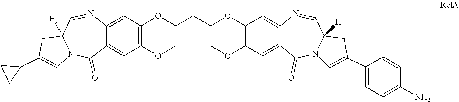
C1(OCCCOC2=C(OC)C=C3C(=C2)N=CC2([H])N(C3=O)C=C(C3=CC=C(N)C=C3)C2)=C(OC)C=C2C(=C1)N=CC1([H])N(C2=O)C=C(C2CC2)C1
